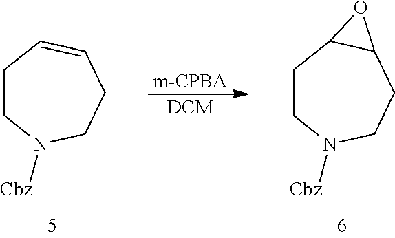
C1CN([Cbz])CCC2C1O2.[m-CPBA].[DCM].C1CN([Cbz])CCC=C1
